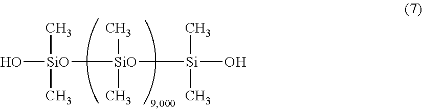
O[SiO](C)(C)[SiO](C)(C)[Si](C)(C)O
